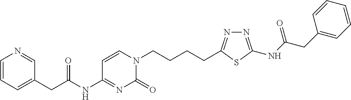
C1=CC=C(CC(=O)NC2=NC(=O)N(CCCCC3=NN=C(NC(=O)CC4=CC=CC=C4)S3)C=C2)C=N1
